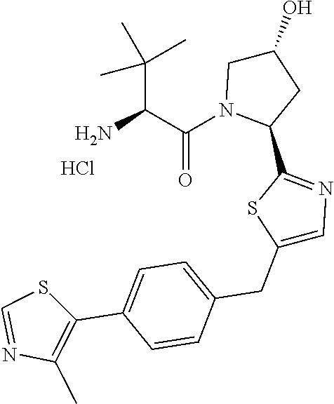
C1(O)CN(C(C(C(C)(C)C)N)=O)C(C2=NC=C(CC3=CC=C(C4=C(C)N=CS4)C=C3)S2)C1.Cl
